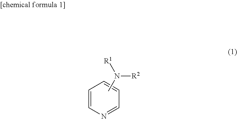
C1=CN=CC=C1.CN([R1])[R2]
